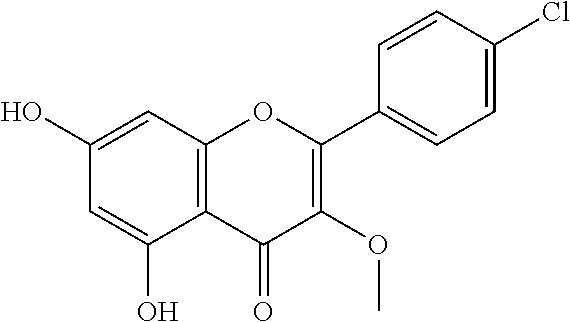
C1(O)=CC2=C(C(O)=C1)C(=O)C(OC)=C(C1=CC=C(Cl)C=C1)O2
